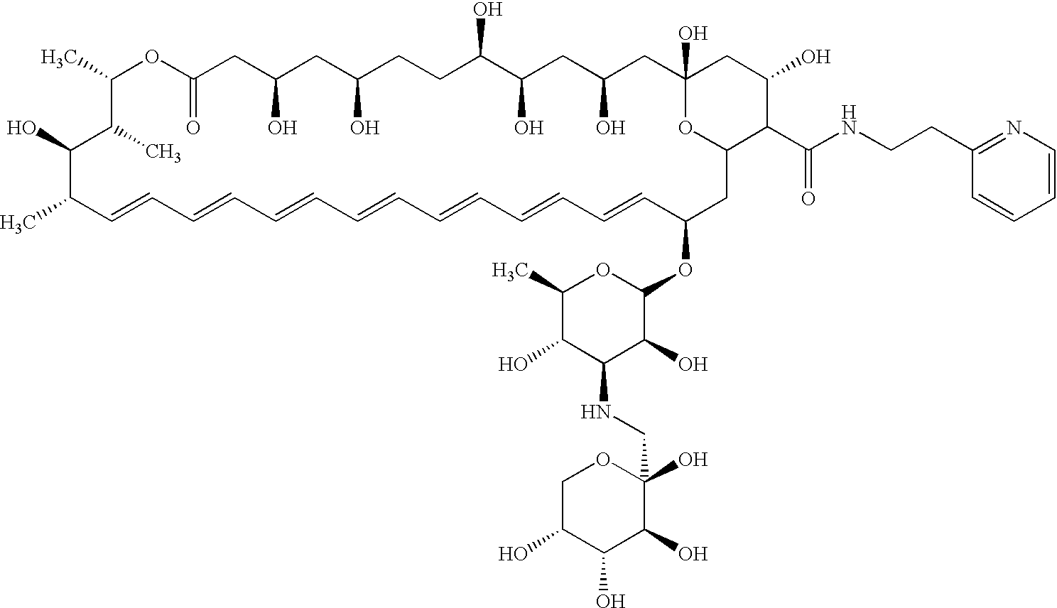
CC1C=CC=CC=CC=CC=CC=CC=CC(OC2OC(C)C(O)C(NCC3(O)OCC(O)C(O)C3O)C2O)CC2OC(O)(CC(O)CC(O)C(O)CCC(O)CC(O)CC(=O)OC(C)C(C)C1O)CC(O)C2C(NCCC1=NC=CC=C1)=O
